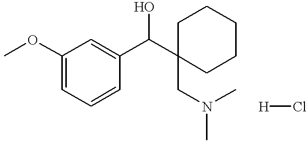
C1(OC)=CC=CC(C(C2(CN(C)C)CCCCC2)O)=C1.[H]Cl
